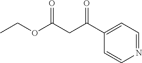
C1(C(CC(OCC)=O)=O)=CC=NC=C1
